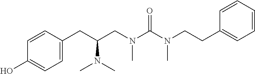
C1=C(CC(CN(C(N(CCC2=CC=CC=C2)C)=O)C)N(C)C)C=CC(O)=C1
